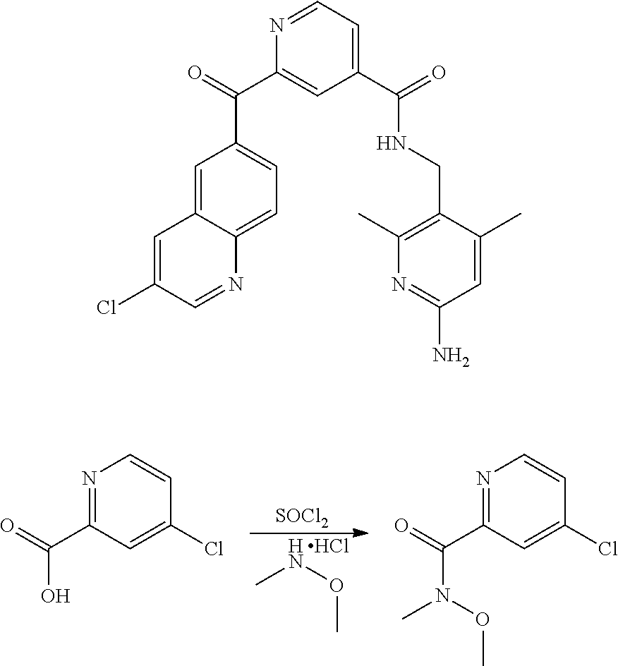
CNOC.Cl.[SOCl2].N1=C(C(O)=O)C=C(Cl)C=C1.N1=C(C(N(C)OC)=O)C=C(Cl)C=C1.C1=C2C(=CC=C1C(C1=CC(C(=O)NCC3=C(C)N=C(N)C=C3C)=CC=N1)=O)N=CC(Cl)=C2
